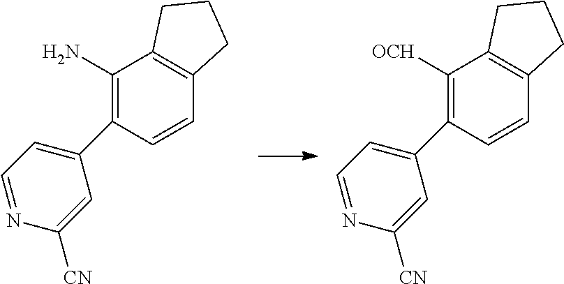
C1(N)=C(C2=CC=NC([CN])=C2)C=CC2=C1CCC2.C1([OCH])=C(C2=CC=NC([CN])=C2)C=CC2=C1CCC2
